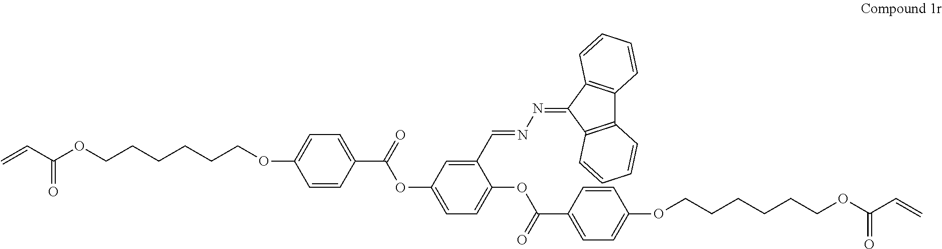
C=CC(OCCCCCCOC1=CC=C(C(=O)OC2=CC=C(OC(C3=CC=C(OCCCCCCOC(C=C)=O)C=C3)=O)C(C=NN=C3C4=C(C5=C3C=CC=C5)C=CC=C4)=C2)C=C1)=O
